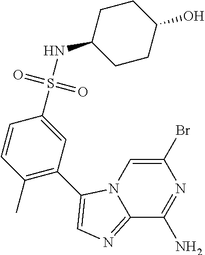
C12=NC=C(C3=C(C)C=CC(S(=O)(=O)NC4CCC(O)CC4)=C3)N1C=C(Br)N=C2N
